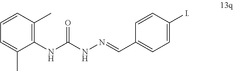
CC1=C(NC(NN=CC2=CC=C(I)C=C2)=O)C(C)=CC=C1
